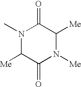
N1(C)C([Me])C(=O)N([Me])C([Me])C1=O
